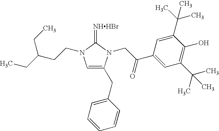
[NHHBr]=C1N(CCC(CC)CC)C=C(CC2=CC=CC=C2)N1CC(C1=CC(C(C)(C)C)=C(O)C(C(C)(C)C)=C1)=O
